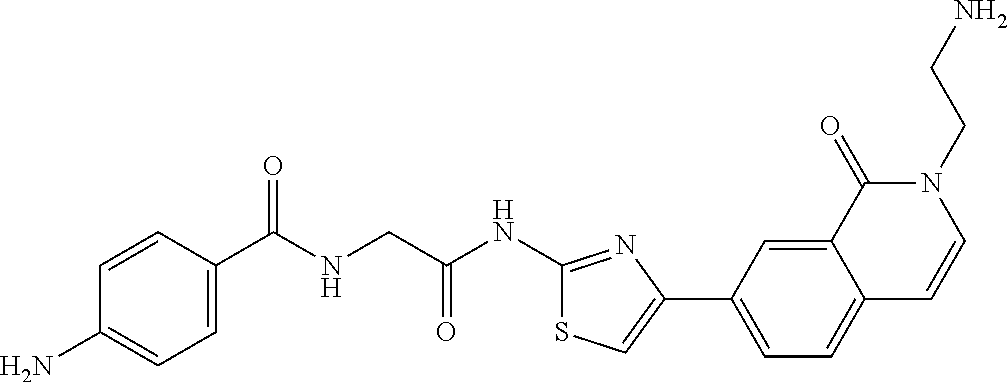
C1=CC(C(NCC(NC2=NC(C3=CC=C4C(=C3)C(=O)N(CCN)C=C4)=CS2)=O)=O)=CC=C1N
